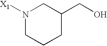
N1([X1])CCCC(CO)C1
